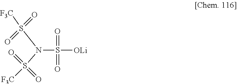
N(S([OLi])(=O)=O)(S([F3C])(=O)=O)S(=O)(=O)[F3C]
